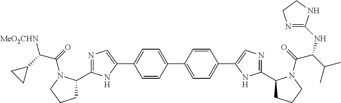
C1=CC(C2=CC=C(C3=CN=C(C4CCCN4C(C(NC4=NCCN4)C(C)C)=O)N3)C=C2)=CC=C1C1=CN=C(C2CCCN2C(C(C2CC2)[MeO2CHN])=O)N1
